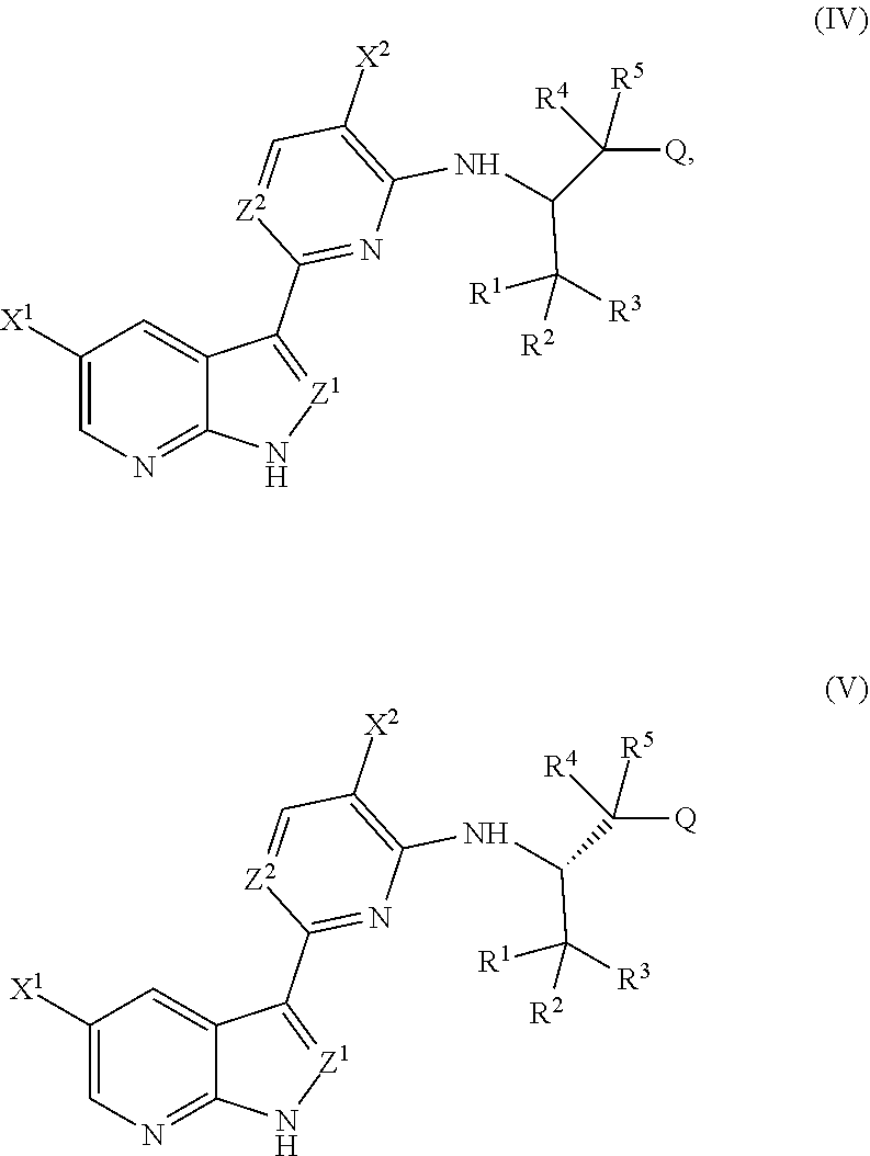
C1([X1])=CN=C2C(=C1)C(C1=NC(NC(C([Q])([R5])[R4])C([R1])([R2])[R3])=C([X2])C=[Z2]1)=[Z1]N2.C1([X1])=CN=C2C(=C1)C(C1=NC(NC(C([Q])([R5])[R4])C([R1])([R2])[R3])=C([X2])C=[Z2]1)=[Z1]N2
